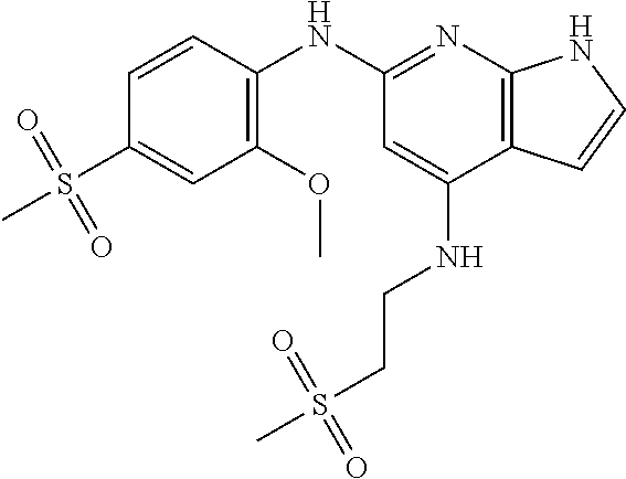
C1(S(=O)(=O)C)=CC(OC)=C(NC2=NC3=C(C(NCCS(C)(=O)=O)=C2)C=CN3)C=C1
